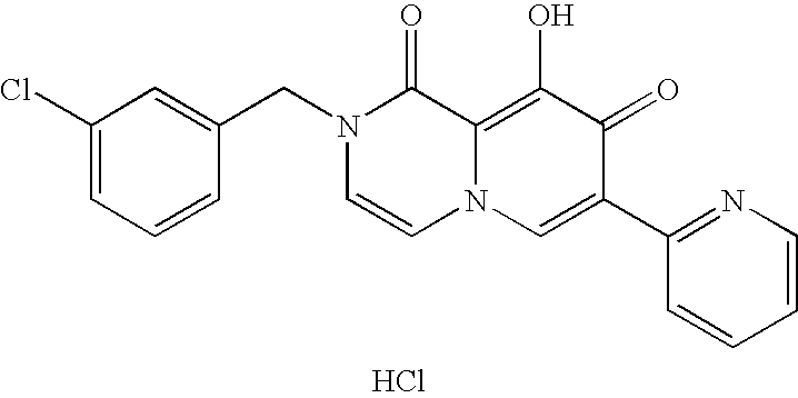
C1(Cl)=CC=CC(CN2C=CN3C(=C(O)C(=O)C(C4=NC=CC=C4)=C3)C2=O)=C1.Cl
